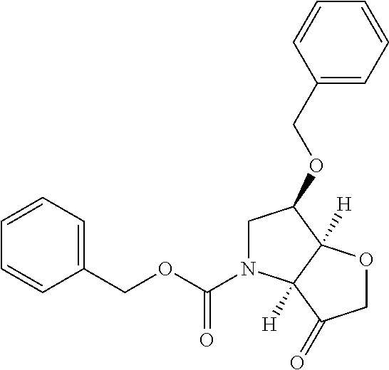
C1=CC=C(COC(=O)N2CC(OCC3=CC=CC=C3)C3([H])C2([H])C(=O)CO3)C=C1
